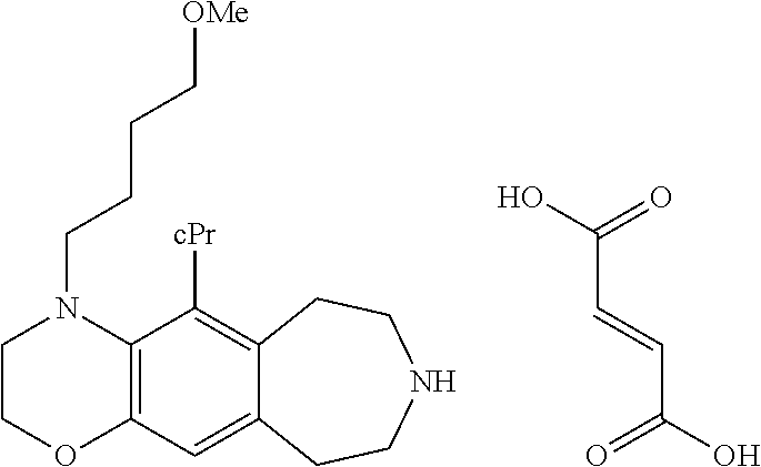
C1COC2=C(N1CCCC[OMe])C([cPr])=C1C(=C2)CCNCC1.OC(=O)C=CC(O)=O
